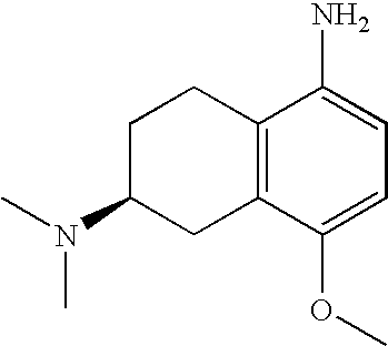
C1C(N(C)C)CC2=C(C1)C(N)=CC=C2OC
